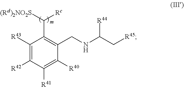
[R44]C(C[R45])NCC1=C(C([(Rd)2NO2S])[Rc])C([R43])=C([R42])C([R41])=C1[R40]
